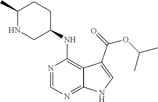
C1(C)NCC(NC2=C3C(=NC=N2)NC=C3C(OC(C)C)=O)CC1
